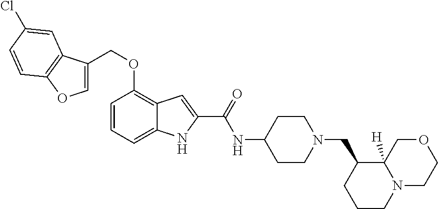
C1=CC=C2C(=C1OCC1=COC3=C1C=C(Cl)C=C3)C=C(C(=O)NC1CCN(CC3CCCN4CCOCC34[H])CC1)N2
